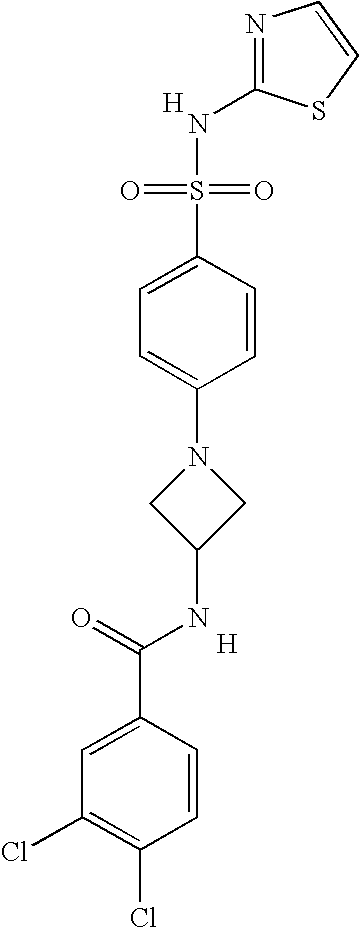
[H].N1=C(NS(=O)(=O)C2=CC=C(N3CC(NC(=O)C4=CC(Cl)=C(Cl)C=C4)C3)C=C2)SC=C1.[H]
